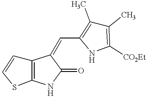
C12=C(NC(=O)C1=CC1=C(C)C(C)=C([CO2Et])N1)SC=C2
